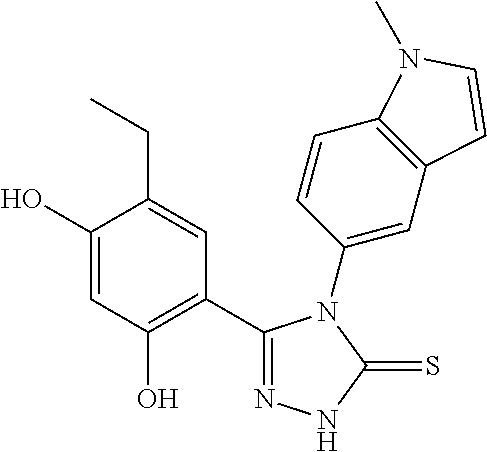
C1(C2=C(O)C=C(O)C(CC)=C2)=NNC(=S)N1C1=CC2=C(C=C1)N(C)C=C2
